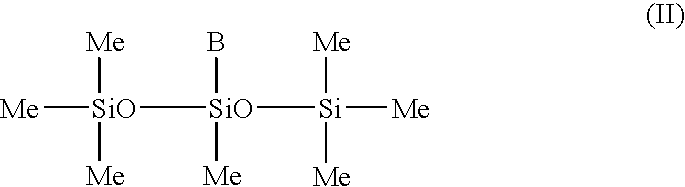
[Me][SiO]([SiO]([Si]([Me])([Me])[Me])(B)[Me])([Me])[Me]
